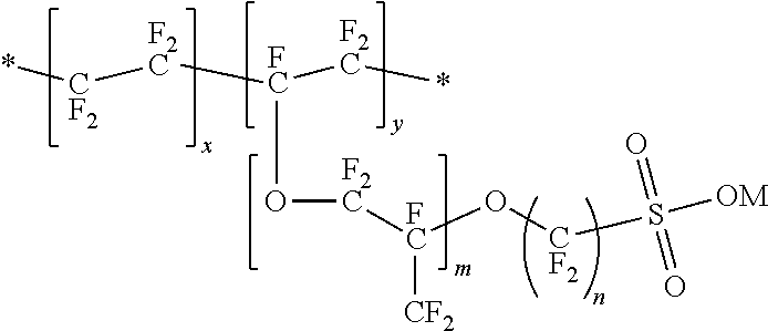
*[CF2][F2C][FC]([F2C]*)O[F2C][FC](O[CF2]S([OM])(=O)=O)[CF2]
